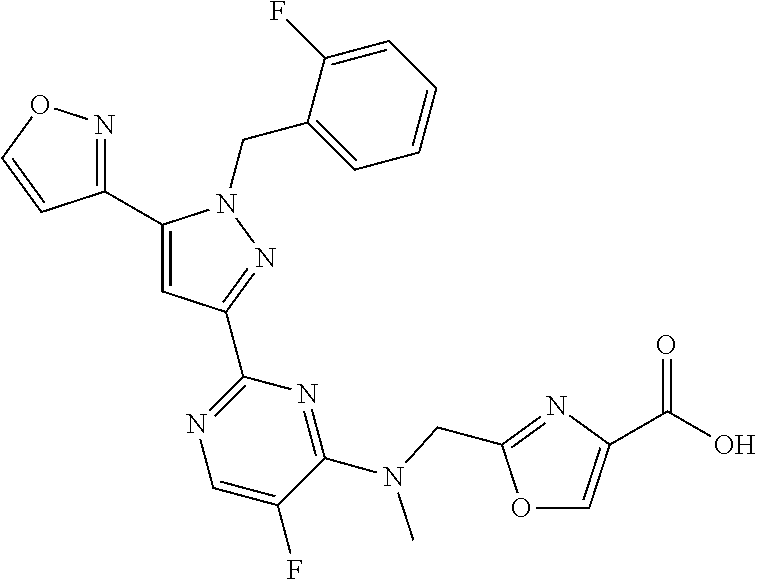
C1(C2=NOC=C2)=CC(C2=NC=C(F)C(N(CC3=NC(C(=O)O)=CO3)C)=N2)=NN1CC1=CC=CC=C1F
